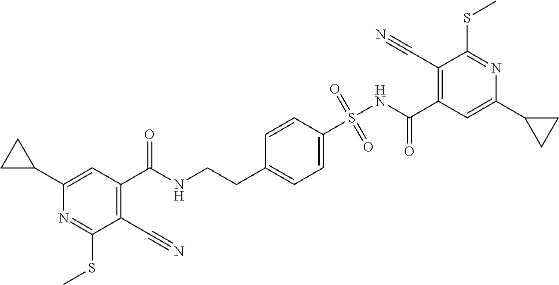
C1(C#N)=C(C(NCCC2=CC=C(S(NC(C3=C(C#N)C(SC)=NC(C4CC4)=C3)=O)(=O)=O)C=C2)=O)C=C(C2CC2)N=C1SC
